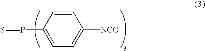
P(C1=CC=C([NCO])C=C1)=S
